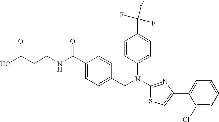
C(CCNC(C1=CC=C(CN(C2=CC=C(C(F)(F)F)C=C2)C2=NC(C3=CC=CC=C3Cl)=CS2)C=C1)=O)(O)=O
